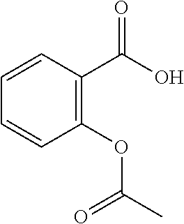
C1=CC(C(O)=O)=C(OC(C)=O)C=C1
